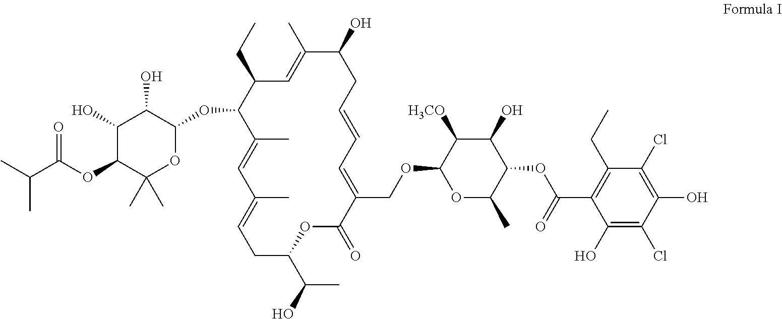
CCC1C(OC2C(O)C(O)C(OC(C(C)C)=O)C(C)(C)O2)C(C)=CC(C)=CCC(C(C)O)OC(=O)C(COC2OC(C)C(OC(=O)C3=C(CC)C(Cl)=C(O)C(Cl)=C3O)C(O)C2[H3CO])=CC=CCC(O)C(C)=C1
